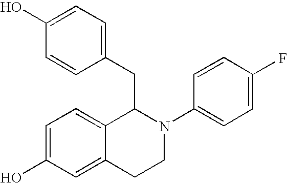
C1=C(O)C=C2C(=C1)C(CC1=CC=C(O)C=C1)N(C1=CC=C(F)C=C1)CC2
